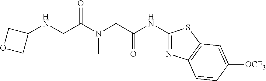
C(NC1=NC2=C(S1)C=C([OCF3])C=C2)(CN(C(CNC1COC1)=O)C)=O
